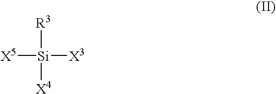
[R3][Si]([X5])([X3])[X4]
